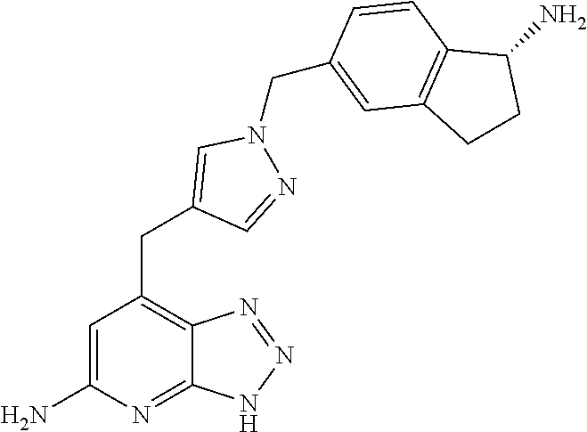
C1=C(N)N=C2C(=C1CC1=CN(CC3=CC4=C(C=C3)C(N)CC4)N=C1)N=NN2
